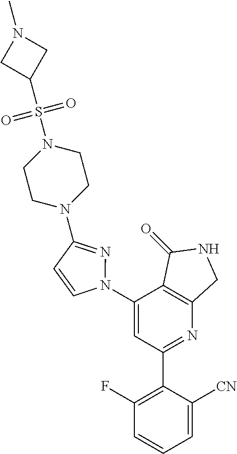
C1(N2N=C(N3CCN(S(C4CN(C)C4)(=O)=O)CC3)C=C2)=CC(C2=C(F)C=CC=C2[CN])=NC2=C1C(=O)NC2
